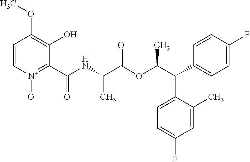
C1=C[N+]([O-])=C(C(NC(C(OC(C(C2=CC=C(F)C=C2)C2=CC=C(F)C=C2C)C)=O)C)=O)C(O)=C1OC
